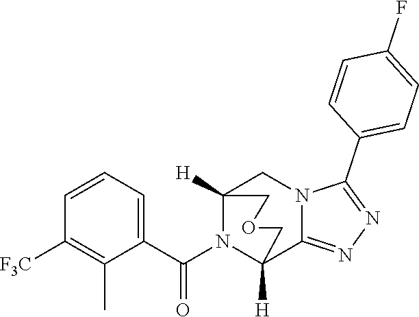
C1=CC=C(C(N2C3([H])C4=NN=C(C5=CC=C(F)C=C5)N4CC2([H])COC3)=O)C(C)=C1[F3C]
